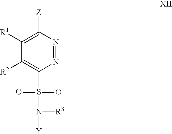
C1([Z])=C([R1])C([R2])=C(S(=O)(=O)N([R3])[Y])N=N1
